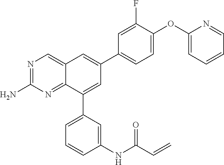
N1=C(N)N=C2C(=C1)C=C(C1=CC=C(OC3=CC=CC=N3)C(F)=C1)C=C2C1=CC=CC(NC(=O)C=C)=C1
